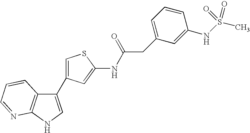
C1(C2=CSC(NC(CC3=CC=CC(NS(C)(=O)=O)=C3)=O)=C2)=CNC2=C1C=CC=N2
